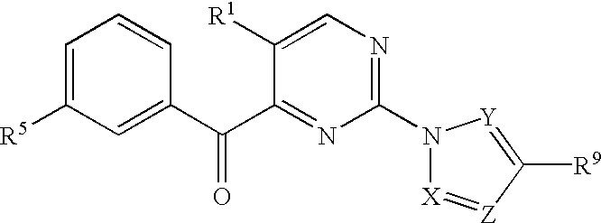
N1(C2=NC=C([R1])C(C(C3=CC([R5])=CC=C3)=O)=N2)[X]=[Z]C([R9])=[Y]1
